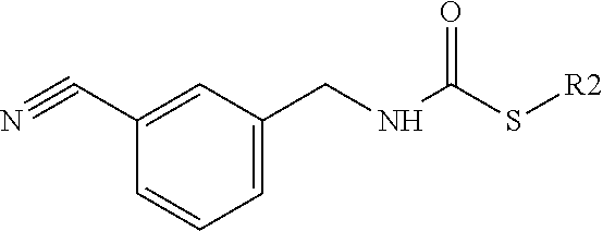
C1=C(CNC(S[R2])=O)C=C(C#N)C=C1
